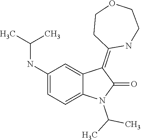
CC(N1C2=CC=C(NC(C)C)C=C2C(=C2CCOCCN2)C1=O)C
